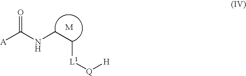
[A]C(NCC[L1][Q][H])=O
